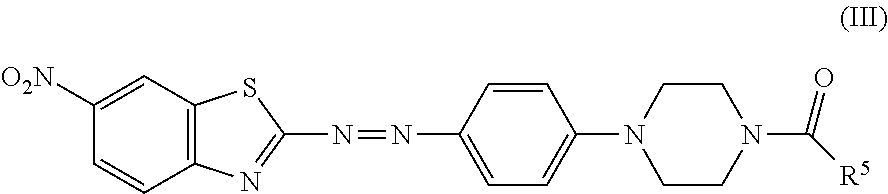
C1(N=NC2=CC=C(N3CCN(C([R5])=O)CC3)C=C2)=NC2=C(S1)C=C([O2N])C=C2
